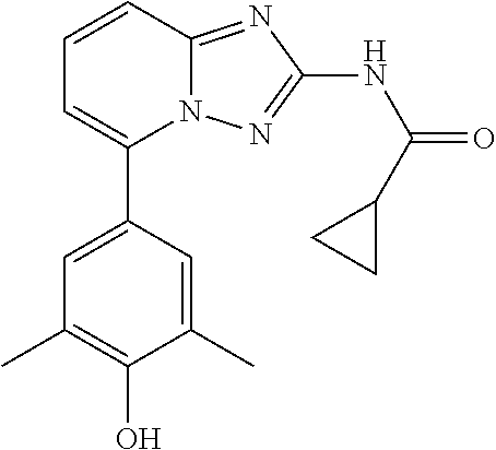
C1=C(C2=CC=CC3=NC(NC(=O)C4CC4)=NN23)C=C(C)C(O)=C1C
